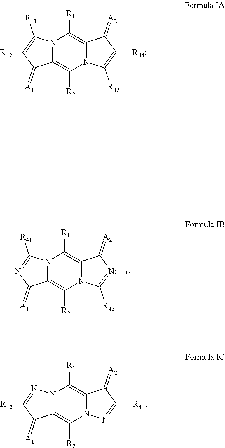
N12C(=C([R2])N3C(=C1[R1])C(=[A2])N=C3[R43])C(=[A1])N=C2[R41].N12C(=C([R2])N3C(=C1[R1])C(=[A2])C([R44])=C3[R43])C(=[A1])C([R42])=C2[R41].N12C(=C([R2])N3C(=C1[R1])C(=[A2])C([R44])=N3)C(=[A1])C([R42])=N2
